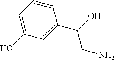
C1=CC=C(O)C=C1C(O)CN
